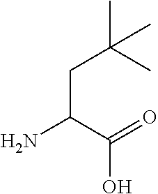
C(CC(N)C(=O)O)(C)(C)C
